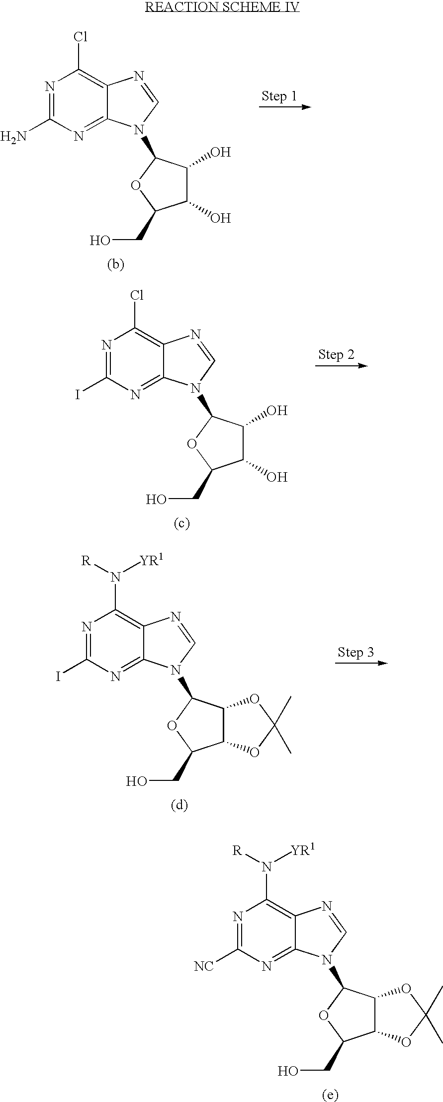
N1=C([NC])N=C2C(=C1N([R])[YR1])N=CN2C1C2C(C(CO)O1)OC(C)(C)O2.N1=C(N)N=C2C(=C1Cl)N=CN2C1C(O)C(O)C(CO)O1.N1=C(I)N=C2C(=C1Cl)N=CN2C1C(O)C(O)C(CO)O1.N1=C(I)N=C2C(=C1N([R])[YR1])N=CN2C1C2C(C(CO)O1)OC(C)(C)O2
